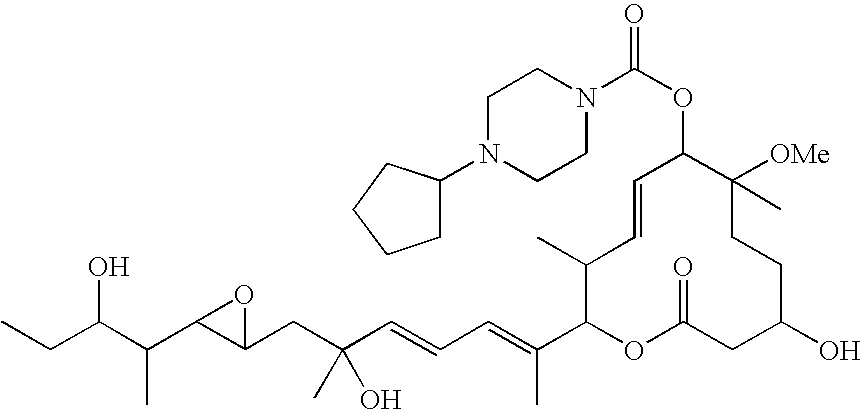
CCC(C(C1C(CC(C=CC=C(C2OC(=O)CC(O)CCC([OMe])(C)C(OC(=O)N3CCN(C4CCCC4)CC3)C=CC2C)C)(O)C)O1)C)O
